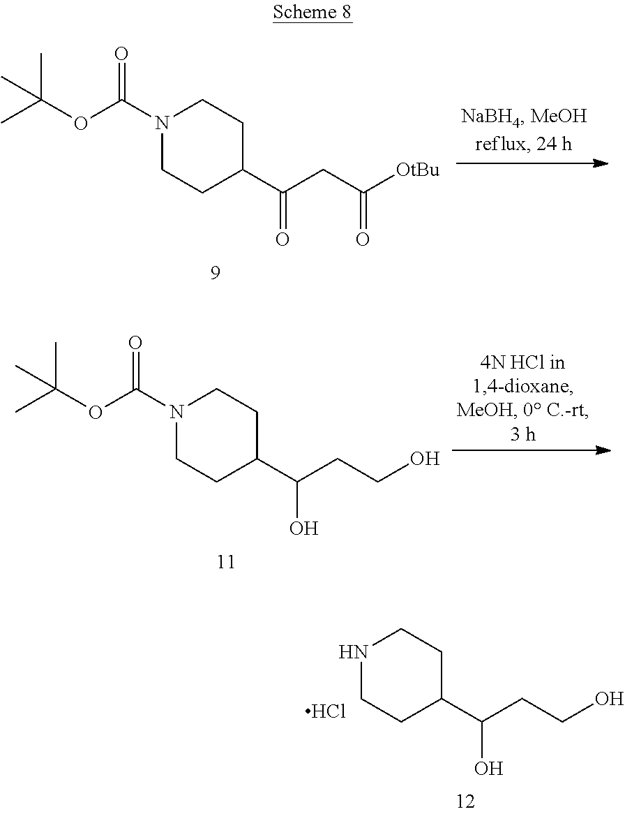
N1(C(OC(C)(C)C)=O)CCC(C(CC(=O)[OtBu])=O)CC1.N1(C(OC(C)(C)C)=O)CCC(C(CCO)O)CC1.N1CCC(C(CCO)O)CC1.Cl
